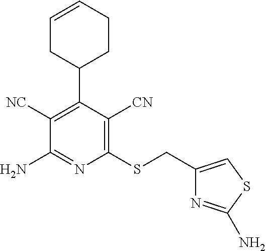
C1([NC])=C(C2CCC=CC2)C([CN])=C(SCC2=CSC(N)=N2)N=C1N
